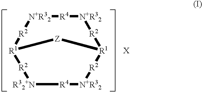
[N+R32]1[R4][N+R32][R2][R1]2[R2][N+R32][R4][R32+N][R2][R1]([R2]1)[Z]2
